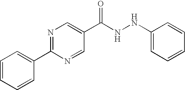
N1=C(C2=CC=CC=C2)N=CC(C(NNC2=CC=CC=C2)=O)=C1
